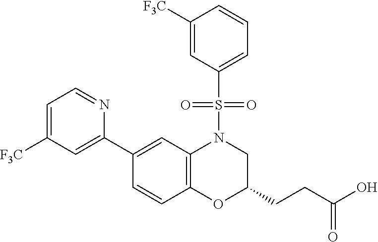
C1(C2=CC([F3C])=CC=N2)=CC2=C(C=C1)OC(CCC(O)=O)CN2S(=O)(=O)C1=CC=CC([F3C])=C1
